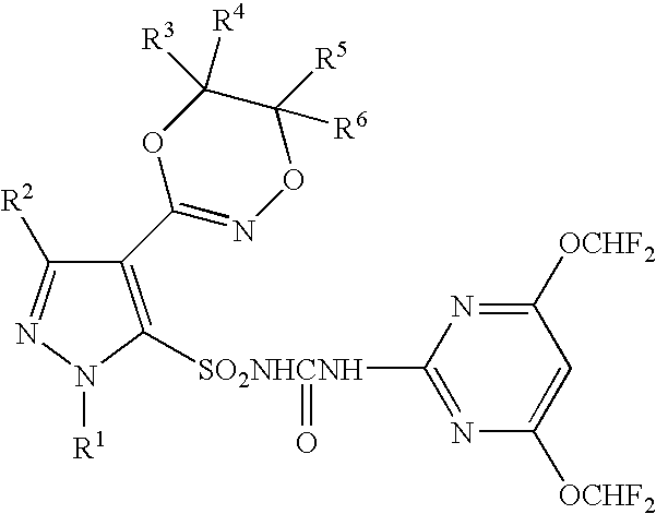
C1(C2=NOC([R6])([R5])C([R3])([R4])O2)=C([SO2NHCNH](C2=NC([OCHF2])=CC([OCHF2])=N2)=O)N([R1])N=C1[R2]
